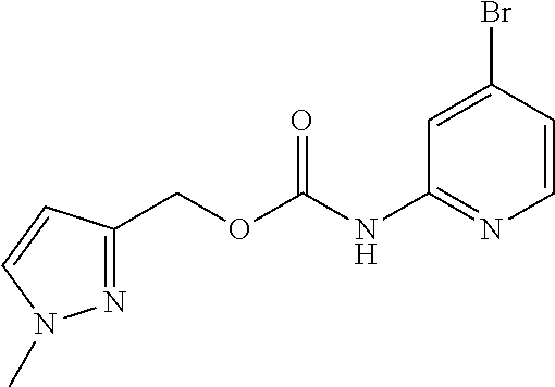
C1=C(Br)C=CN=C1NC(OCC1=NN(C)C=C1)=O
